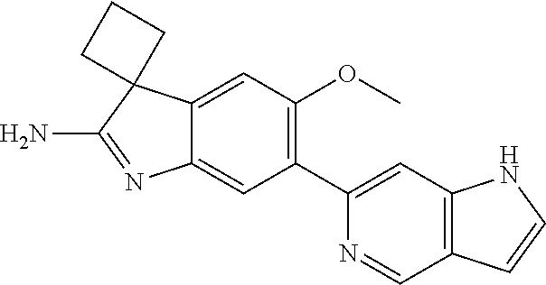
C1(C2=C(OC)C=C3C(=C2)N=C(N)C32CCC2)=CC2=C(C=N1)C=CN2
